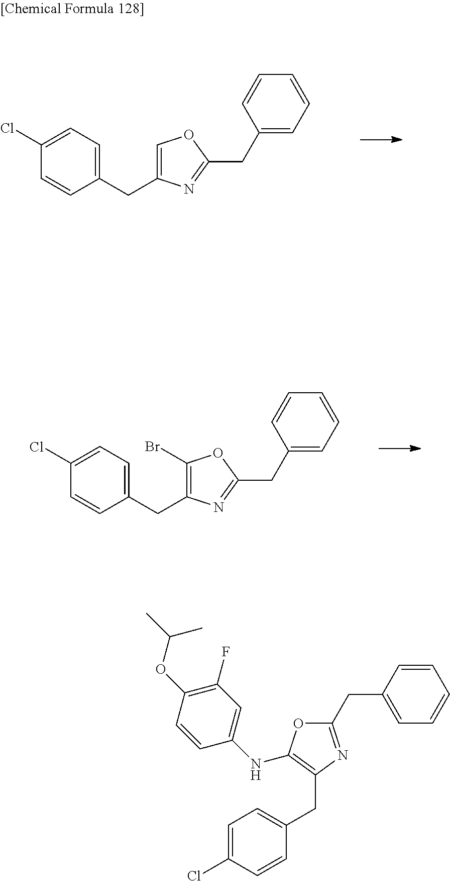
C1(Cl)=CC=C(CC2=COC(CC3=CC=CC=C3)=N2)C=C1.C1(Cl)=CC=C(CC2=C(Br)OC(CC3=CC=CC=C3)=N2)C=C1.C1=CC(OC(C)C)=C(F)C=C1NC1=C(CC2=CC=C(Cl)C=C2)N=C(CC2=CC=CC=C2)O1
